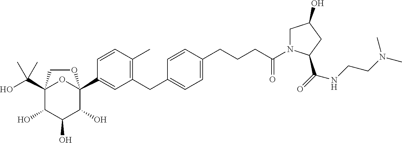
OC(C12C(O)C(O)C(O)C(C3=CC(CC4=CC=C(CCCC(N5CC(O)CC5C(=O)NCCN(C)C)=O)C=C4)=C(C)C=C3)(O1)OC2)(C)C
